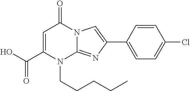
C1(C(O)=O)=CC(=O)N2C(=NC(C3=CC=C(Cl)C=C3)=C2)N1CCCCC
